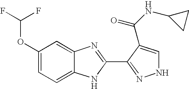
C1=C(OC(F)F)C=C2C(=C1)NC(C1=NNC=C1C(NC1CC1)=O)=N2
